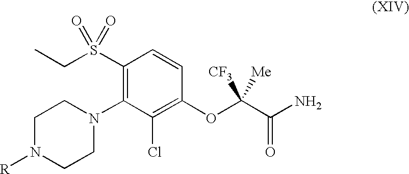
C1N([R])CCN(C2=C(S(CC)(=O)=O)C=CC(OC(C(N)=O)([CF3])[Me])=C2Cl)C1
